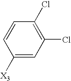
C1([X3])=CC(Cl)=C(Cl)C=C1
